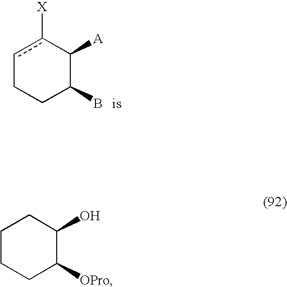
c1c([X])C([A])C(B)CC1.C1CCC([OPro])C(O)C1
